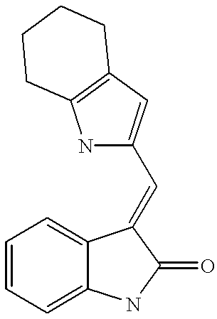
C1=CC=C2C(=C1)C(=CC1=CC3=C(N1)CCCC3)C(=O)N2
